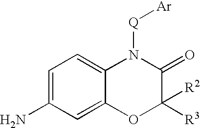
C1=C(N)C=C2C(=C1)N([Q][Ar])C(=O)C([R3])([R2])O2
